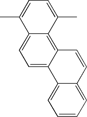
CC1=CC=C(C)C2=C3C(=CC=C12)C1=CC=CC=C1C=C3
